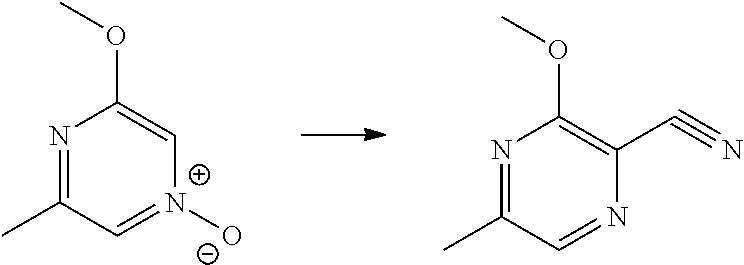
N1=C(C)C=NC(C#N)=C1OC.N1=C(C)C=[N+]([O-])C=C1OC
